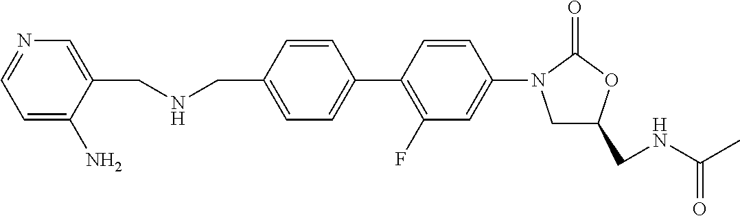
C(C1=CC=C(C2=C(F)C=C(N3CC(CNC(C)=O)OC3=O)C=C2)C=C1)NCC1=CN=CC=C1N
